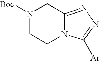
N1([Boc])CCN2C(=NN=C2[Ar])C1
